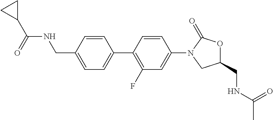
C1=C(CNC(C2CC2)=O)C=CC(C2=C(F)C=C(N3CC(CNC(C)=O)OC3=O)C=C2)=C1
